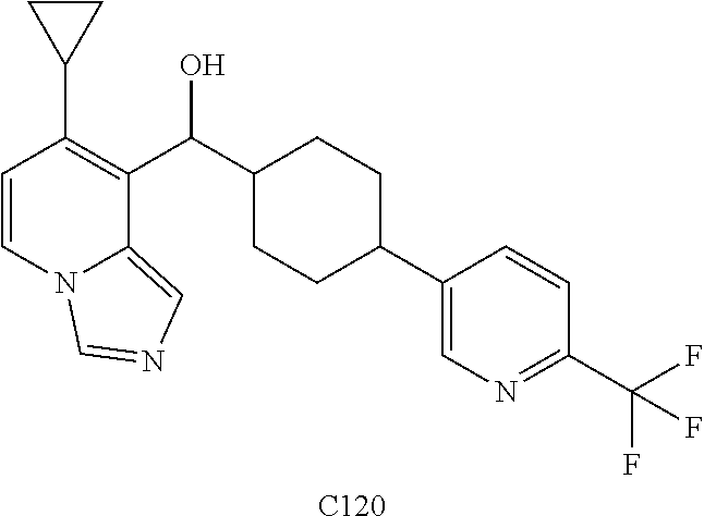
C1=CN2C(=CN=C2)C(C(O)C2CCC(C3=CN=C(C(F)(F)F)C=C3)CC2)=C1C1CC1.[C120]
